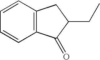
C12=C(C=CC=C1)CC(CC)C2=O
